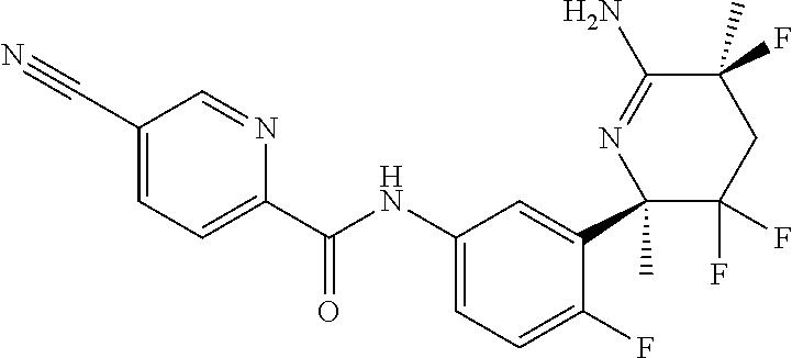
C1(NC(C2=CC=C(C#N)C=N2)=O)=CC=C(F)C(C2(C)C(F)(F)CC(C)(F)C(N)=N2)=C1
